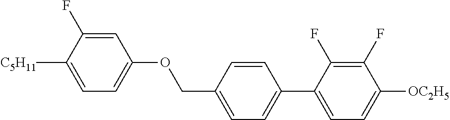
C1=C(F)C([C5H11])=CC=C1OCC1=CC=C(C2=CC=C([OC2H5])C(F)=C2F)C=C1
